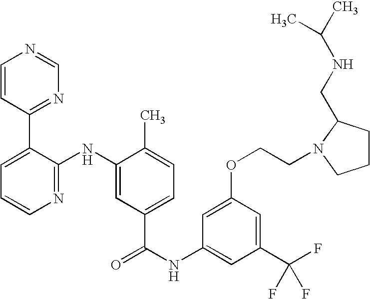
N1=C(NC2=CC(C(NC3=CC(C(F)(F)F)=CC(OCCN4C(CNC(C)C)CCC4)=C3)=O)=CC=C2C)C(C2=NC=NC=C2)=CC=C1
